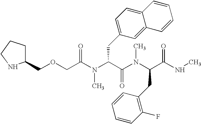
C(OCC(=O)N(C(C(N(C)C(C(=O)NC)CC1=C(F)C=CC=C1)=O)CC1=CC=C2C(=C1)C=CC=C2)C)C1CCCN1
